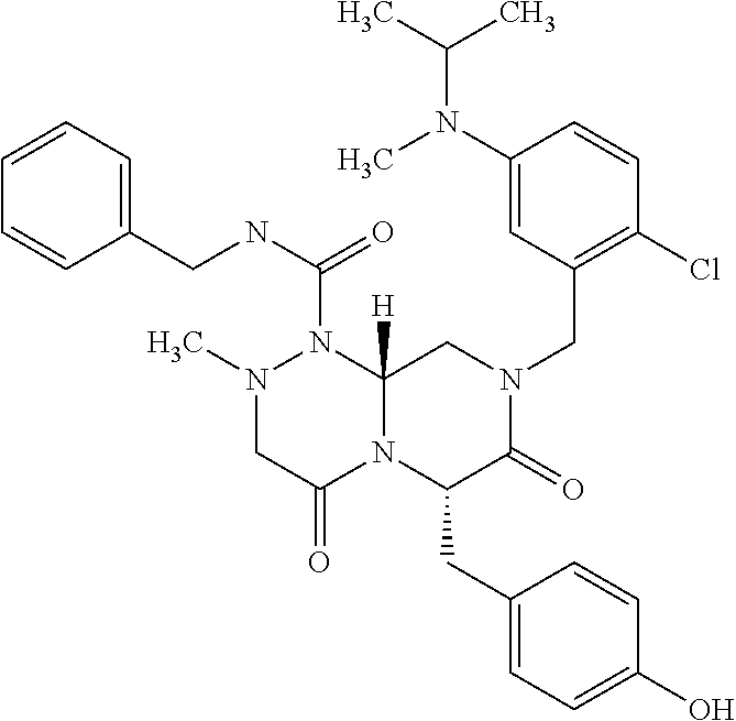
C1=CC=C(CNC(=O)N2N(C)CC(=O)N3C2([H])CN(CC2=C(Cl)C=CC(N(C)C(C)C)=C2)C(=O)C3CC2=CC=C(O)C=C2)C=C1
